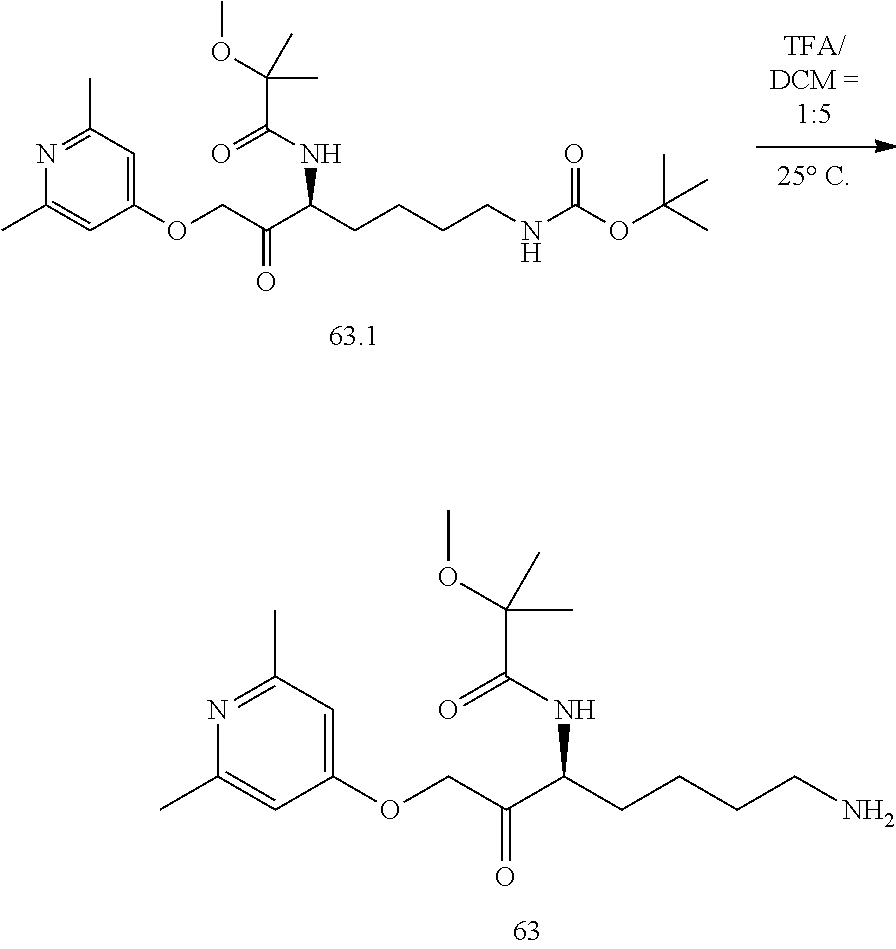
O(CC(C(CCCCN)NC(C(OC)(C)C)=O)=O)C1=CC(C)=NC(C)=C1.O(CC(C(CCCCNC(OC(C)(C)C)=O)NC(C(OC)(C)C)=O)=O)C1=CC(C)=NC(C)=C1
